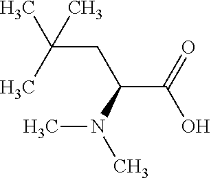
CC(C)(CC(C(=O)O)N(C)C)C
